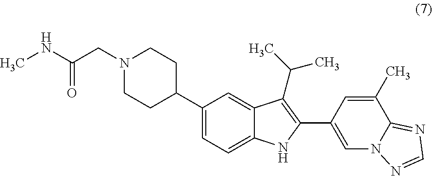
C1CC(C2=CC=C3C(=C2)C(C(C)C)=C(C2=CN4C(=NC=N4)C(C)=C2)N3)CCN1CC(NC)=O
